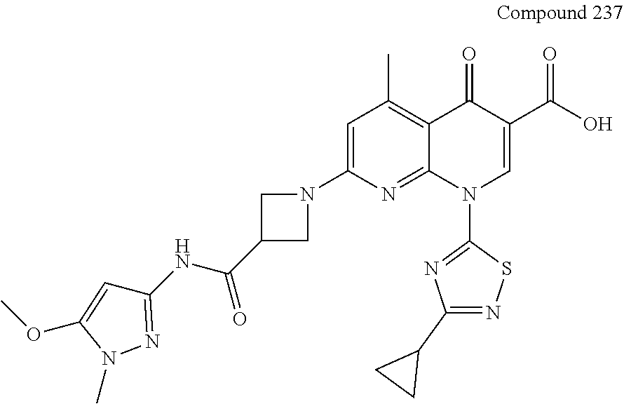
C1=C(N2CC(C(NC3=NN(C)C(OC)=C3)=O)C2)N=C2C(=C1C)C(=O)C(C(O)=O)=CN2C1=NC(C2CC2)=NS1
